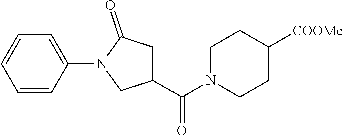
C1(N2CC(C(N3CCC([COOMe])CC3)=O)CC2=O)=CC=CC=C1
